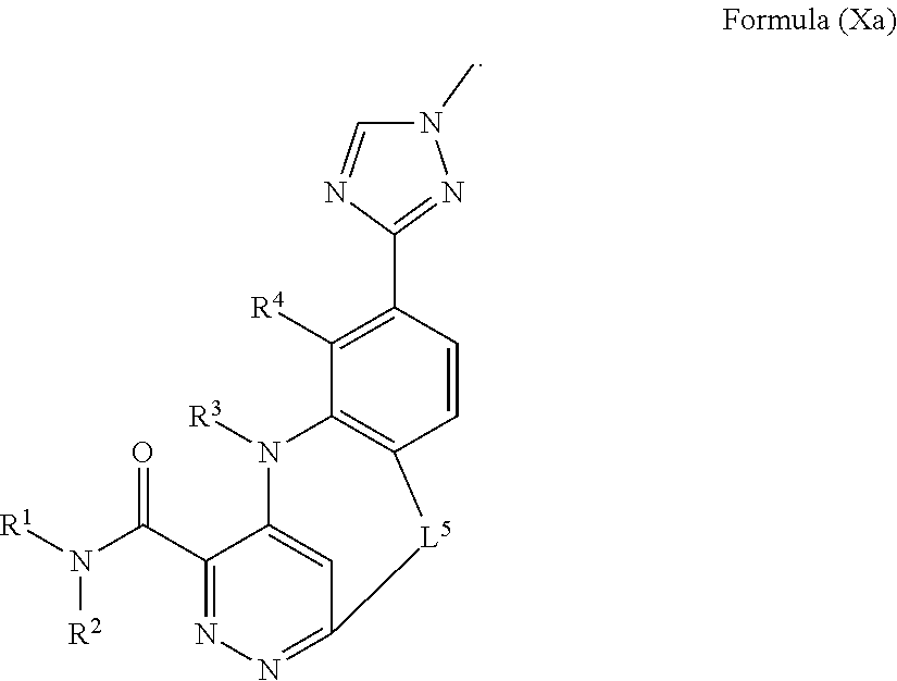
C12=CC(=NN=C1C(N([R1])[R2])=O)[L5]C1=C(N2[R3])C([R4])=C(C2=NN(C)C=N2)C=C1
